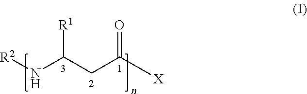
[R2]NC(CC([X])=O)[R1]
